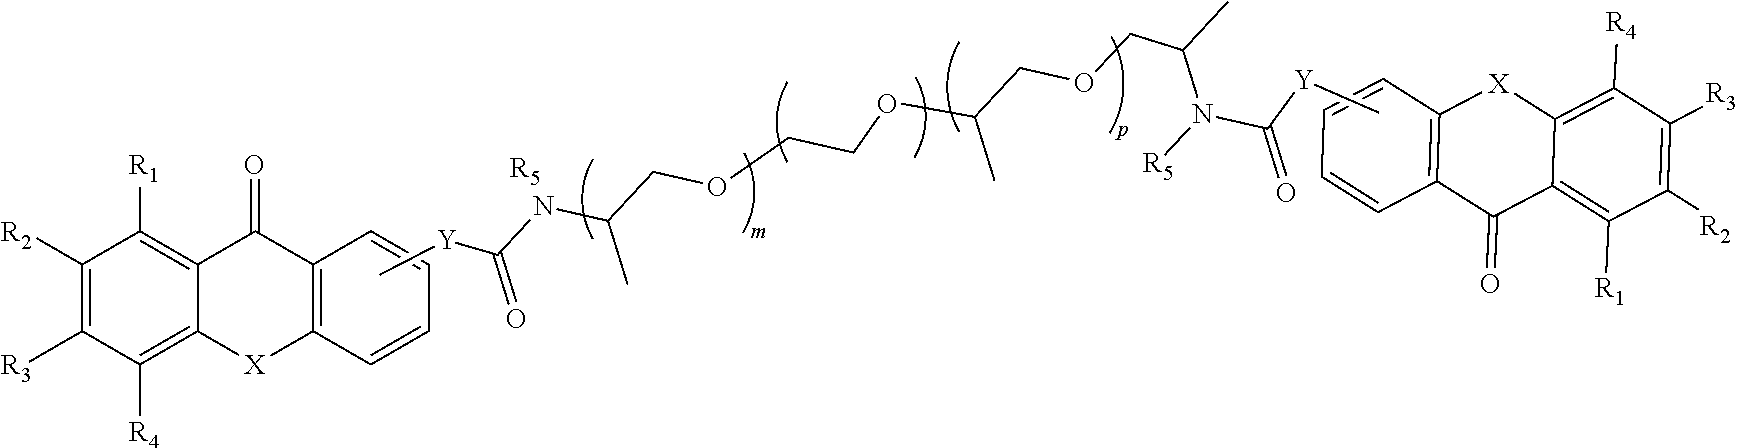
C1([R2])=C([R3])C([R4])=C2C(=C1[R1])C(=O)C1=C([X]2)C=CC=C1.C[Y]C(NC(COCCOC(COCC(C)N(C([Y]C)=O)[R5])C)C)=O.[R5].C1([R3])=C([R2])C([R1])=C2C(=C1[R4])[X]C1=C(C2=O)C=CC=C1
